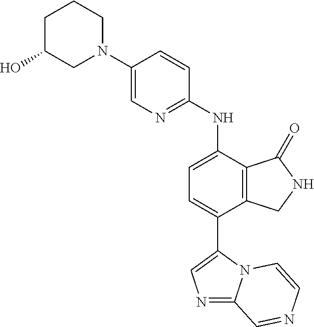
N1(C2=CN=C(NC3=CC=C(C4=CN=C5N4C=CN=C5)C4=C3C(=O)NC4)C=C2)CCCC(O)C1
